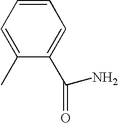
C1=CC=C(C)C(C(=O)N)=C1
